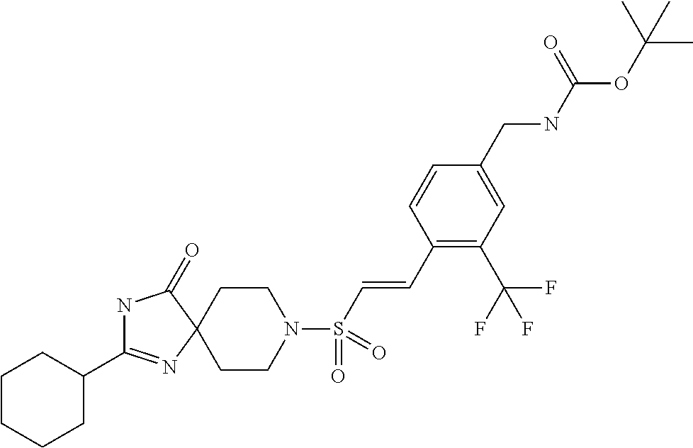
C1CCCC(C2=NC3(C(=O)N2)CCN(S(C=CC2=C(C(F)(F)F)C=C(CNC(OC(C)(C)C)=O)C=C2)(=O)=O)CC3)C1
